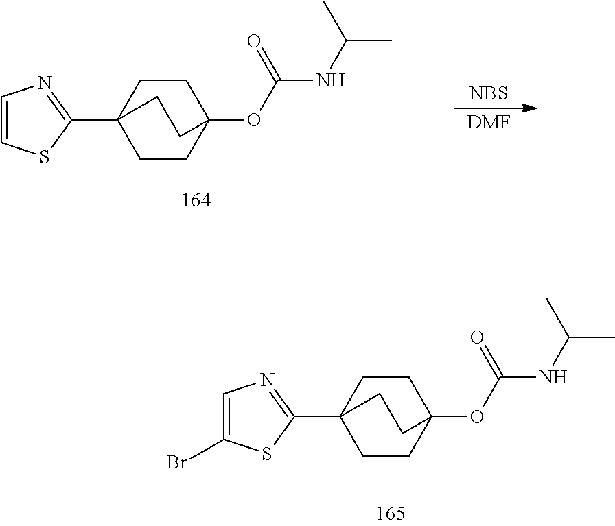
C1(C23CCC(OC(=O)NC(C)C)(CC2)CC3)=NC=CS1.[NBS].[DMF].C1(C23CCC(OC(=O)NC(C)C)(CC2)CC3)=NC=C(Br)S1
